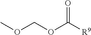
COCOC([R9])=O
